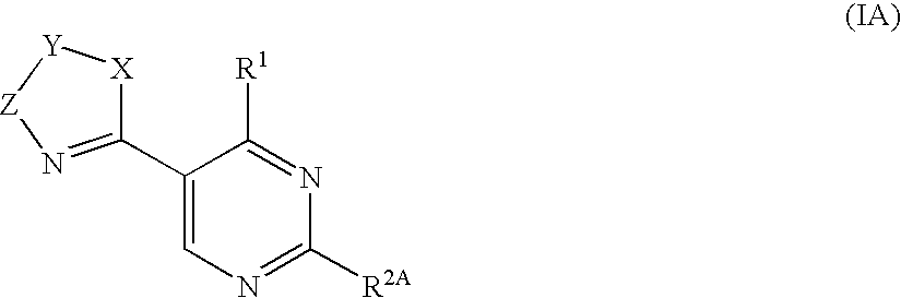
C1(C2=N[Z][Y][X]2)=CN=C([R2A])N=C1[R1]
